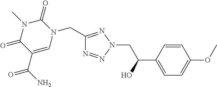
C1(CN2C(=O)N(C)C(=O)C(C(N)=O)=C2)=NN(CC(C2=CC=C(OC)C=C2)O)N=N1
